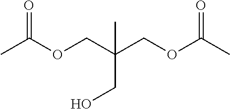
C(OC(=O)C)C(CO)(C)COC(=O)C
